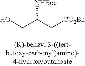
OCC(C[CO2Bn])[NHBoc]
